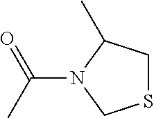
S1CC(C)N(C(=O)C)C1
